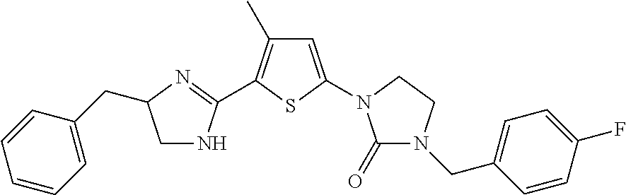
C1=C(N2C(=O)N(CC3=CC=C(F)C=C3)CC2)SC(C2=NC(CC3=CC=CC=C3)CN2)=C1C
